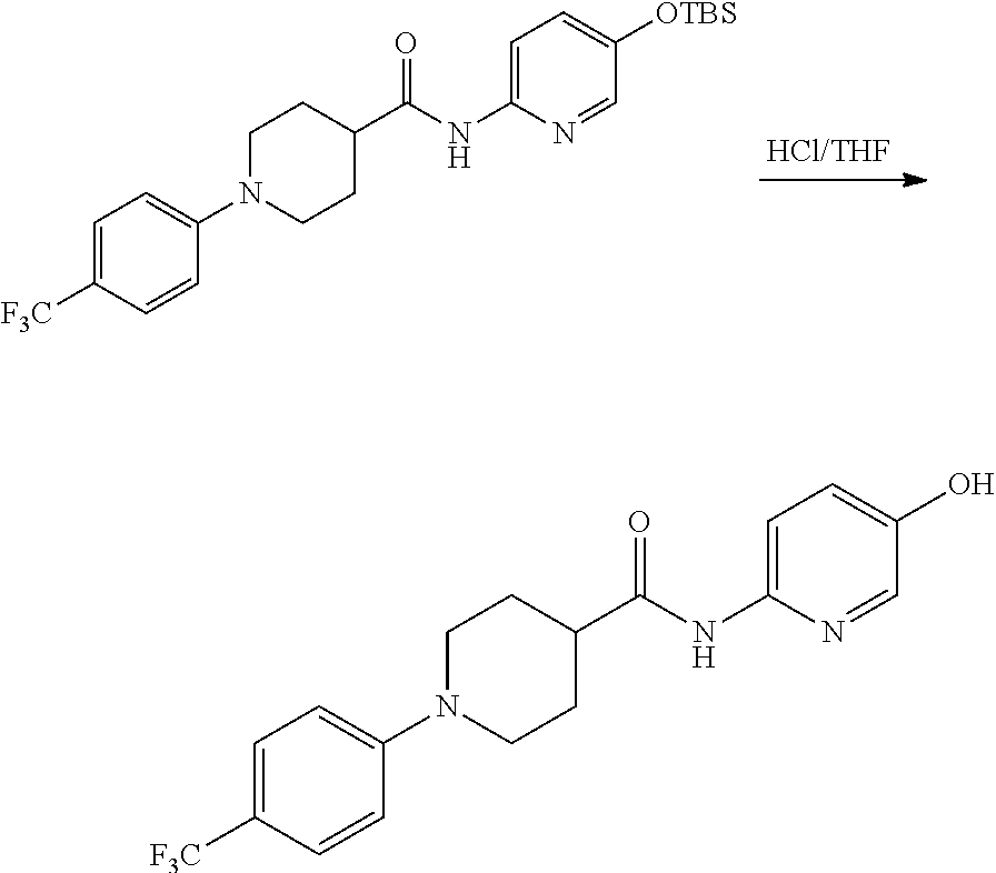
C1=CC([F3C])=CC=C1N1CCC(C(NC2=CC=C([OTBS])C=N2)=O)CC1.C1=CC([F3C])=CC=C1N1CCC(C(NC2=CC=C(O)C=N2)=O)CC1
